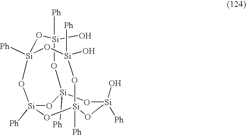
O1[Si]2([Ph])O[Si](O)([Ph])O[Si]3([Ph])O[Si]([Ph])(O2)O[Si]([Ph])(O[Si]([Ph])(O)O3)O[Si]1(O)[Ph]
